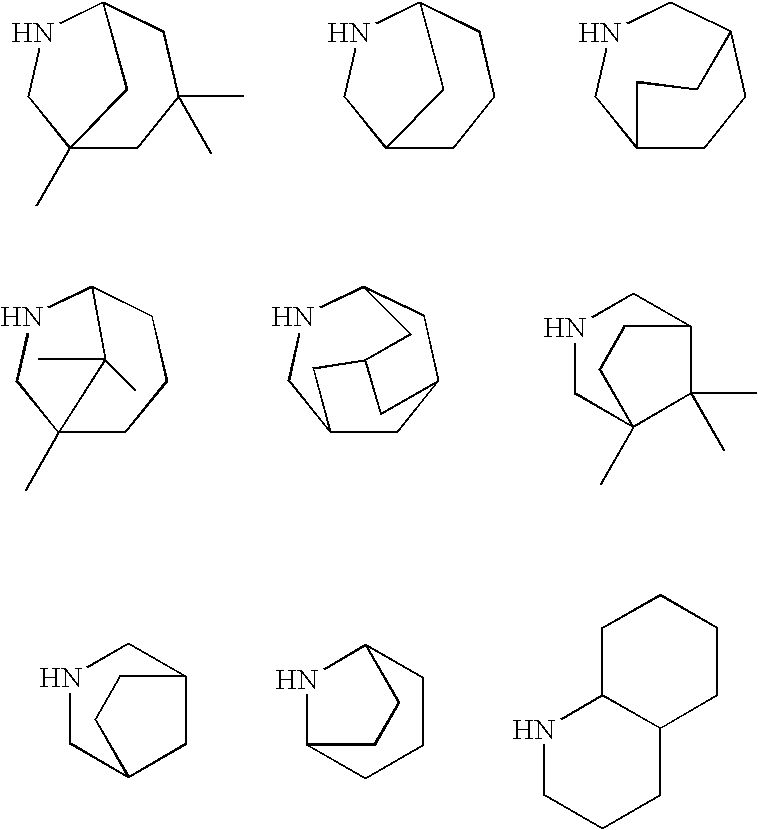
C12(C)CC(C)(C)CC(NC1)C2.C12CCCC(NC1)C2.C12CCC(CNC1)CC2.C1CC2NC(C1)CC2.N1CCCC2C1CCCC2.N1CC2CC(C1)CC2.C12(C)CCCC(NC1)C2(C)C.C12CC3CC(NC1)CC(C3)C2.N1CC2(C)C(C)(C)C(C1)CC2
